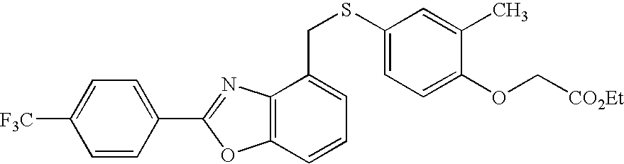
C1([F3C])=CC=C(C2=NC3=C(O2)C=CC=C3CSC2=CC=C(OC[CO2Et])C(C)=C2)C=C1
